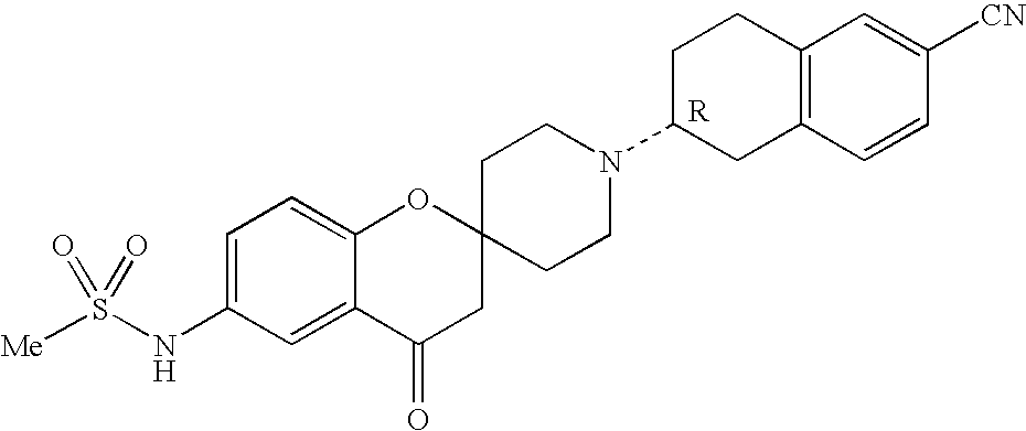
C1=C(NS([Me])(=O)=O)C=C2C(=C1)OC1(CC2=O)CCN(C2CC3=C(CC2)C=C([CN])C=C3)CC1
